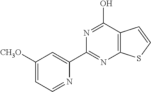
C1([CH3O])=CC=NC(C2=NC3=C(C(O)=N2)C=CS3)=C1
